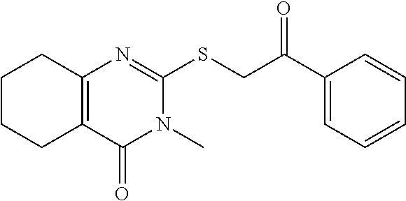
C12=C(CCCC1)N=C(SCC(C1=CC=CC=C1)=O)N(C)C2=O
